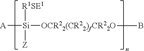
[A][Si]([R1SE1])([Z])[OCR22(CR22)fCR22O]B
